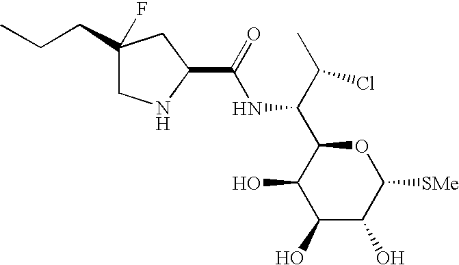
C1(O)C(O)C([SMe])OC(C(C(C)Cl)NC(=O)C2NCC(F)(CCC)C2)C1O
